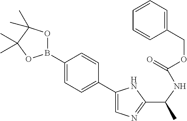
B1(C2=CC=C(C3=CN=C(C(C)NC(OCC4=CC=CC=C4)=O)N3)C=C2)OC(C)(C)C(C)(C)O1
